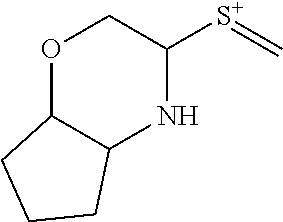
O1C2C(NC([S+]=C)C1)CCC2
